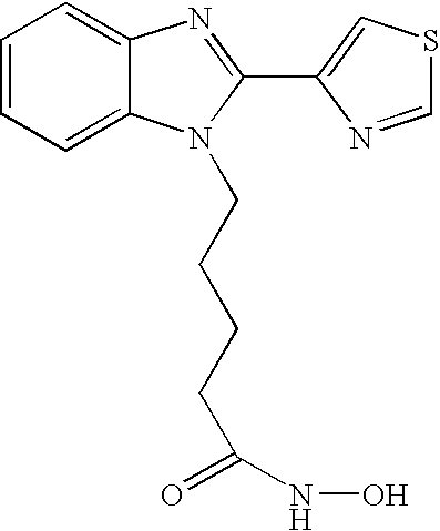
C(N1C2=CC=CC=C2N=C1C1=CSC=N1)CCCC(=O)NO
